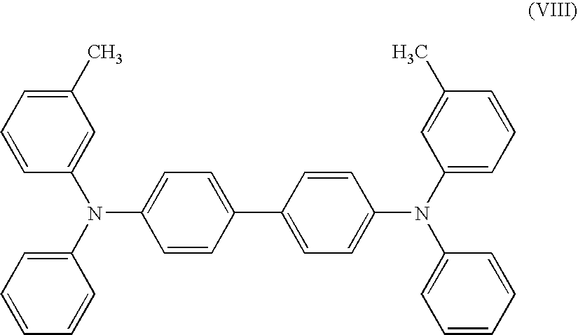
C1(C)=CC=CC(N(C2=CC=CC=C2)C2=CC=C(C3=CC=C(N(C4=CC=CC(C)=C4)C4=CC=CC=C4)C=C3)C=C2)=C1
